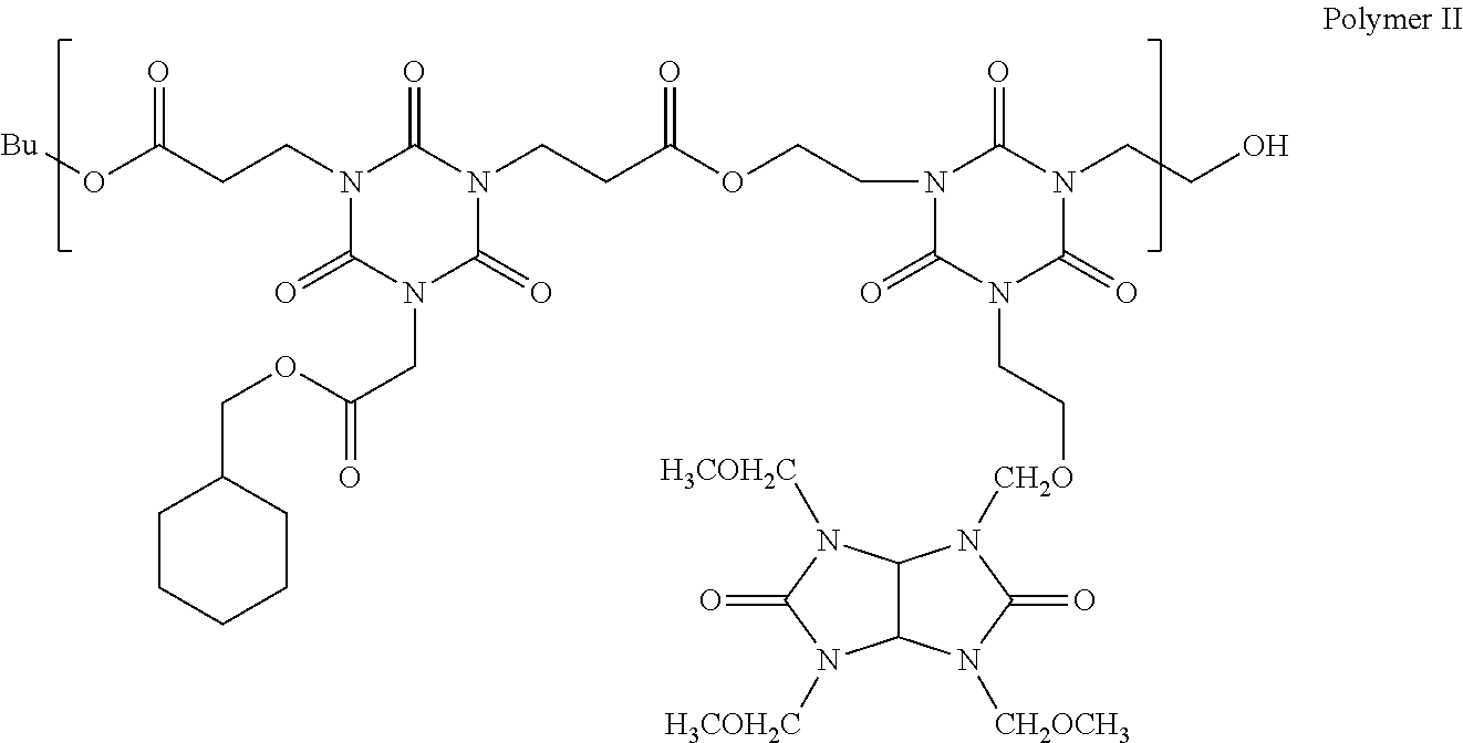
N1(CCC(O[Bu])=O)C(=O)N(CC(=O)OCC2CCCCC2)C(=O)N(CCC(OCCN2C(=O)N(CC[CH2O]N3C4C(N([CH2OCH3])C3=O)N([H3COH2C])C(=O)N4[H3COH2C])C(=O)N(CCO)C2=O)=O)C1=O
